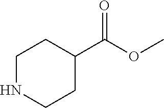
C1(C(OC)=O)CCNCC1
